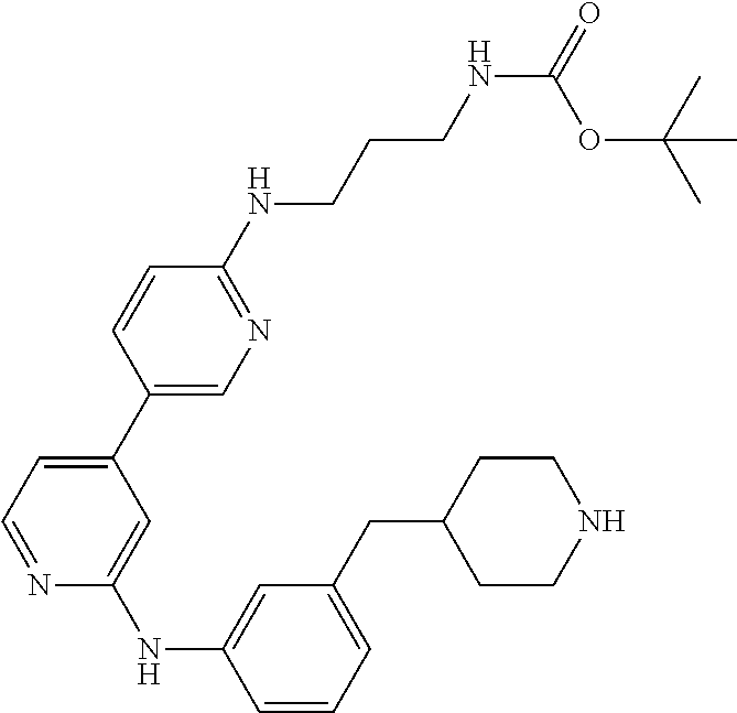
C1=CC=C(CC2CCNCC2)C=C1NC1=CC(C2=CN=C(NCCCNC(=O)OC(C)(C)C)C=C2)=CC=N1
